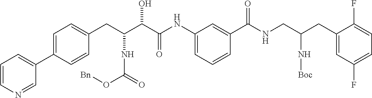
C1=C(C2=CC=CN=C2)C=CC(CC(C(C(NC2=CC=CC(C(NCC(CC3=CC(F)=CC=C3F)N[Boc])=O)=C2)=O)O)NC(O[Bn])=O)=C1
